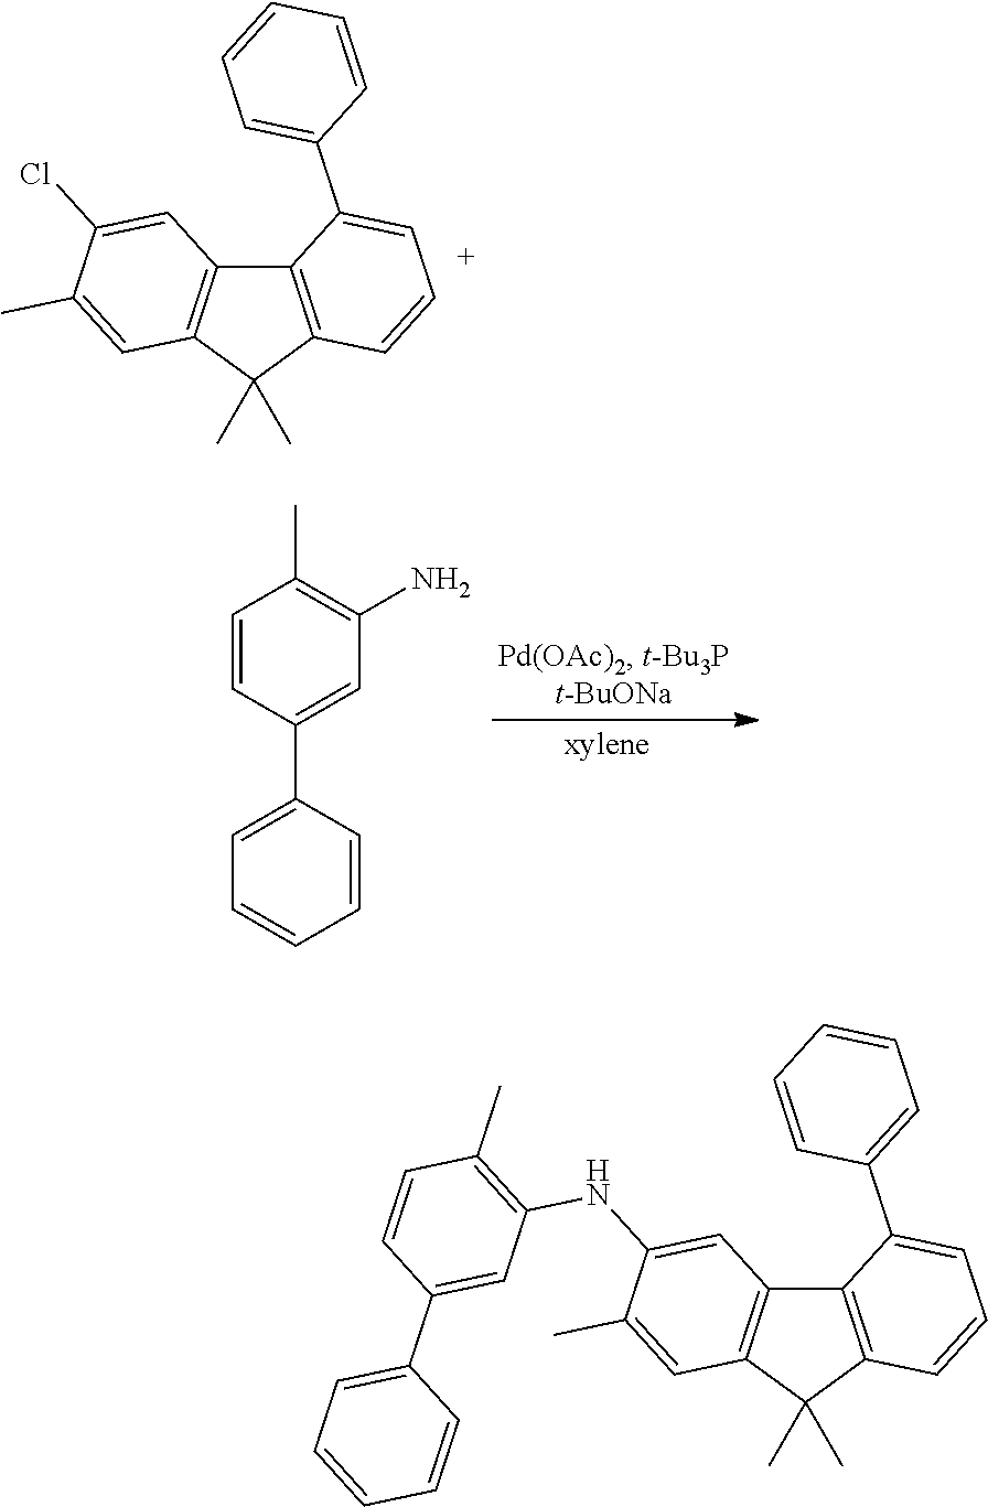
C1=CC(C2=CC=CC=C2)=CC(N)=C1C.C12=C(C(C)(C)C3=C1C=C(Cl)C(C)=C3)C=CC=C2C1=CC=CC=C1.C12=C(C(C)(C)C3=C1C=C(NC1=C(C)C=CC(C4=CC=CC=C4)=C1)C(C)=C3)C=CC=C2C1=CC=CC=C1
